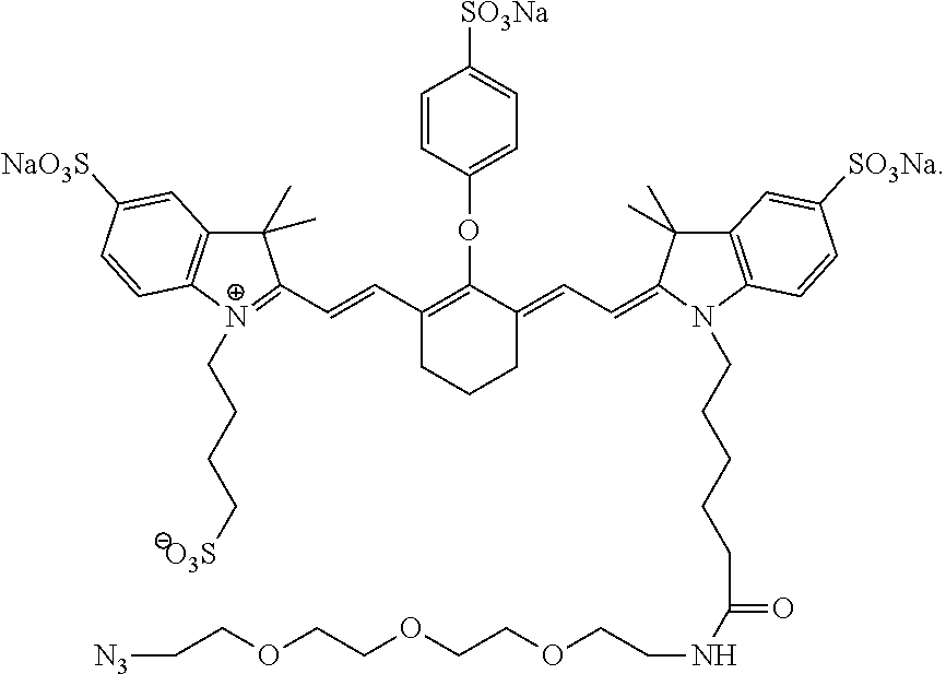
C(=CC1=C(OC2=CC=C([SO3Na])C=C2)C(=CC=C2N(CCCCCC(=O)NCCOCCOCCOCC[N3])C3=C(C2(C)C)C=C([SO3Na])C=C3)CCC1)C1=[N+](CCCC[O3S])C2=C(C1(C)C)C=C([NaO3S])C=C2
